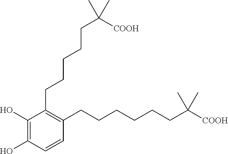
C1(CCCCCC([COOH])(C)C)=C(CCCCCCC([COOH])(C)C)C=CC(O)=C1O
